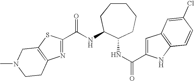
C1(C(NC2CCCCCC2NC(C2=CC3=C(N2)C=CC(Cl)=C3)=O)=O)=NC2=C(S1)CN(C)CC2
